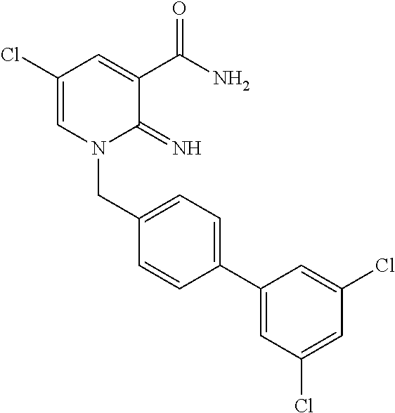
C1(Cl)=CN(CC2=CC=C(C3=CC(Cl)=CC(Cl)=C3)C=C2)C(=N)C(C(N)=O)=C1
